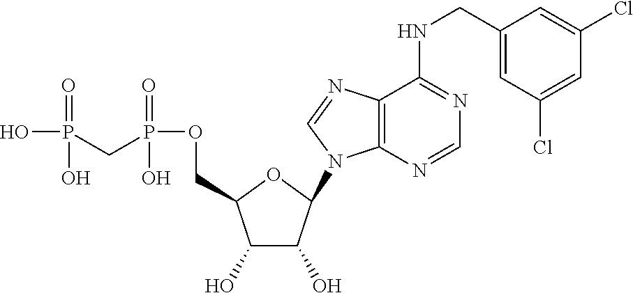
C1(O)C(O)C(N2C3=C(N=C2)C(NCC2=CC(Cl)=CC(Cl)=C2)=NC=N3)OC1COP(CP(O)(=O)O)(=O)O
